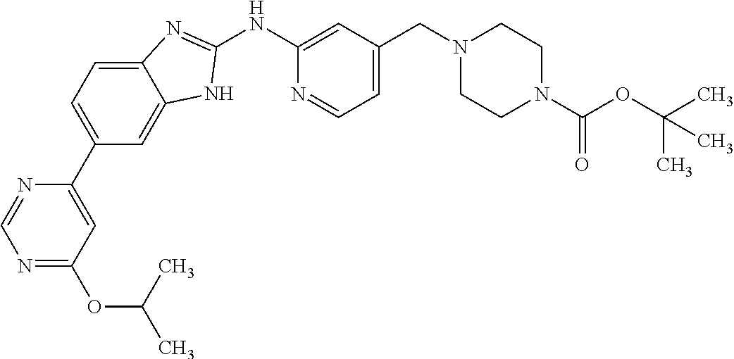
N1=C(OC(C)C)C=C(C2=CC=C3C(=C2)NC(NC2=CC(CN4CCN(C(OC(C)(C)C)=O)CC4)=CC=N2)=N3)N=C1
